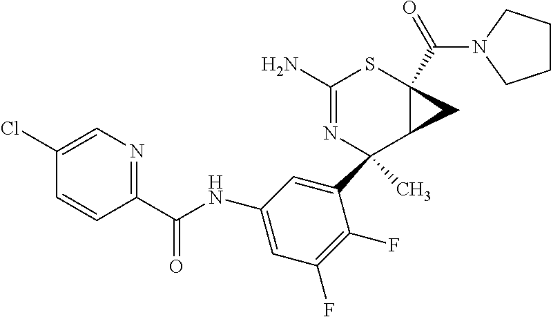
C1(C2(C)N=C(N)SC3(C(=O)N4CCCC4)C2C3)=CC(NC(C2=NC=C(Cl)C=C2)=O)=CC(F)=C1F
